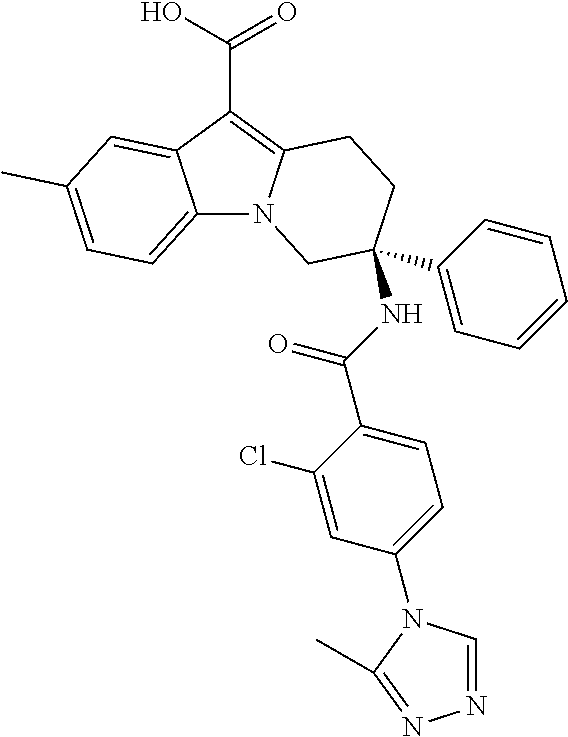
C12=CC=C(C)C=C1C(C(O)=O)=C1N2CC(C2=CC=CC=C2)(NC(C2=CC=C(N3C=NN=C3C)C=C2Cl)=O)CC1
